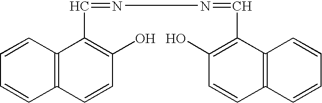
C1=CC2=C(C(C=NN=CC3=C(O)C=CC4=C3C=CC=C4)=C1O)C=CC=C2
